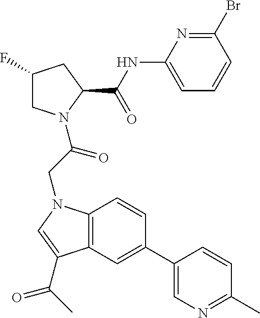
C1(F)CN(C(CN2C3=C(C=C(C4=CN=C(C)C=C4)C=C3)C(C(C)=O)=C2)=O)C(C(NC2=CC=CC(Br)=N2)=O)C1
